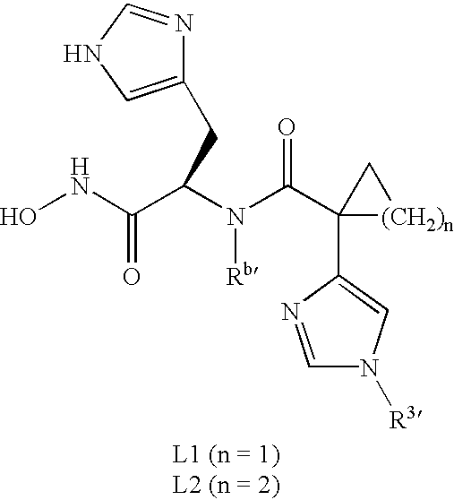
ONC(C(N(C(C1(C2=CN([R3])C=N2)[(CH2)n]C1)=O)[Rb])CC1=CNC=N1)=O
